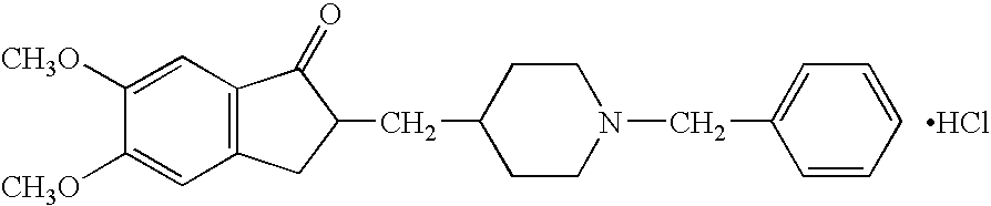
C12=C(C=C([CH3O])C([CH3O])=C1)C(=O)C(CC1CCN(CC3=CC=CC=C3)CC1)C2.Cl
